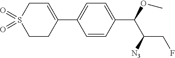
C1=CC(C(OC)C([N3])CF)=CC=C1C1=CCS(=O)(=O)CC1
